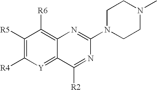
C1([R5])=C([R4])[Y]=C2C(=C1[R6])N=C(N1CCN(C)CC1)N=C2[R2]
